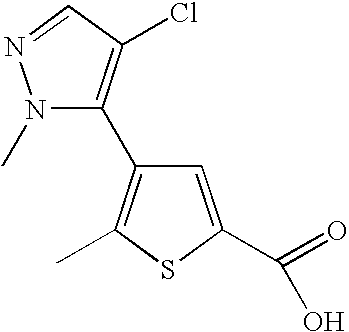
N1(C)C(C2=C(C)SC(C(O)=O)=C2)=C(Cl)C=N1
